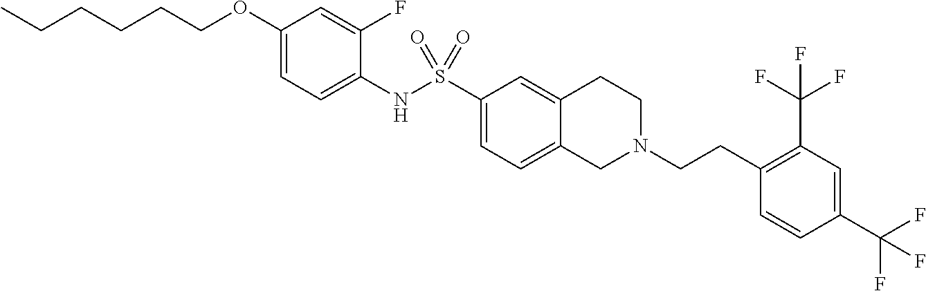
C1(OCCCCCC)=CC=C(NS(C2=CC=C3C(=C2)CCN(CCC2=C(C(F)(F)F)C=C(C(F)(F)F)C=C2)C3)(=O)=O)C(F)=C1
